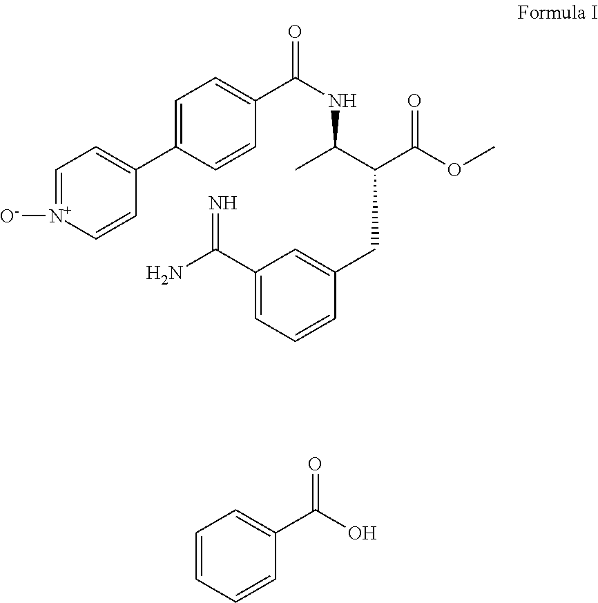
C1=[N+]([O-])C=CC(C2=CC=C(C(NC(C(C(OC)=O)CC3=CC(C(N)=N)=CC=C3)C)=O)C=C2)=C1.C1=CC=CC(C(O)=O)=C1
